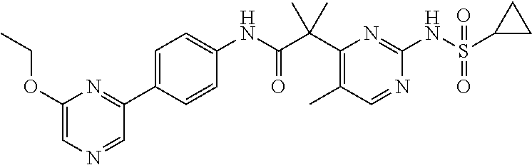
C1(C(C(NC2=CC=C(C3=NC(OCC)=CN=C3)C=C2)=O)(C)C)=C(C)C=NC(NS(C2CC2)(=O)=O)=N1
